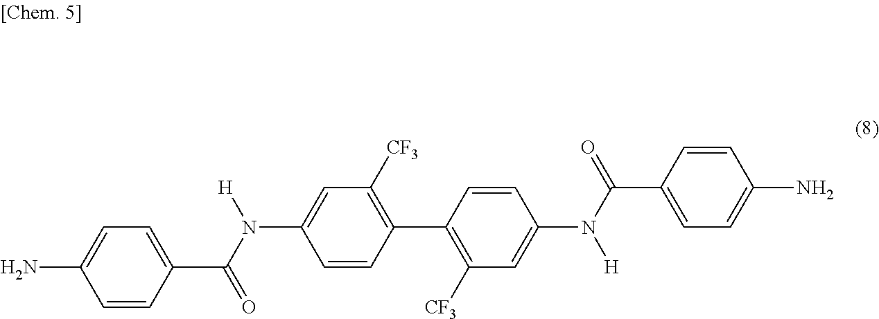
C1=CC(C(N([H])C2=CC([CF3])=C(C3=C([CF3])C=C(N(C(=O)C4=CC=C(N)C=C4)[H])C=C3)C=C2)=O)=CC=C1N
